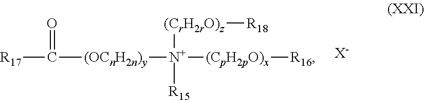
[X-].[R17]C(=O)[(OCnH2n)y][N+]([(CrH2rO)z][R18])([(CpH2pO)x][R16])[R15]
